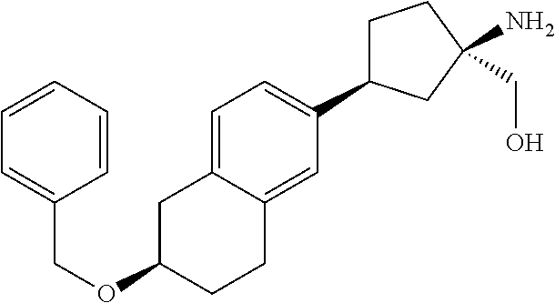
C1=CC=CC(COC2CC3=CC=C(C4CCC(N)(CO)C4)C=C3CC2)=C1
